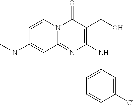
C1=CC(NC)=CC2=NC(NC3=CC=CC(Cl)=C3)=C(CO)C(=O)N12
